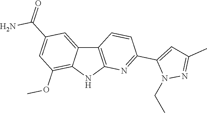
N1(CC)N=C(C)C=C1C1=NC2=C(C3=CC(C(N)=O)=CC(OC)=C3N2)C=C1
